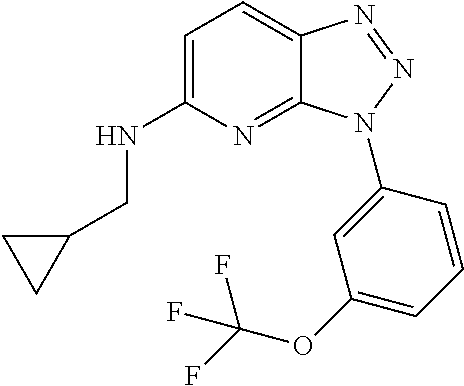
C1=C(NCC2CC2)N=C2C(=C1)N=NN2C1=CC(OC(F)(F)F)=CC=C1
